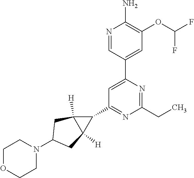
N1=CC(C2=CC(C3C4([H])C3([H])CC(N3CCOCC3)C4)=NC(CC)=N2)=CC(OC(F)F)=C1N
